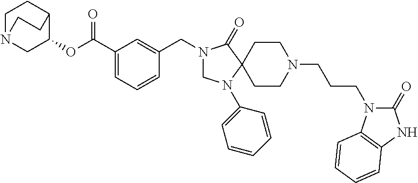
C1(C(OC2C3CCN(C2)CC3)=O)=CC=CC(CN2CN(C3=CC=CC=C3)C3(C2=O)CCN(CCCN2C(=O)NC4=C2C=CC=C4)CC3)=C1
